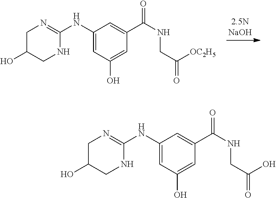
C1(NC2=NCC(O)CN2)=CC(O)=CC(C(NCC(=O)[OC2H5])=O)=C1.C1(NC2=NCC(O)CN2)=CC(O)=CC(C(NCC(=O)O)=O)=C1
